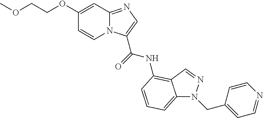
N12C(=NC=C1C(=O)NC1=C3C(=CC=C1)N(CC1=CC=NC=C1)N=C3)C=C(OCCOC)C=C2
